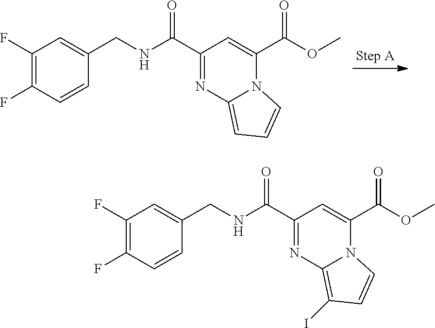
C1(F)=C(F)C=CC(CNC(C2=NC3=CC=CN3C(C(OC)=O)=C2)=O)=C1.C1(F)=C(F)C=CC(CNC(C2=NC3=C(I)C=CN3C(C(OC)=O)=C2)=O)=C1
